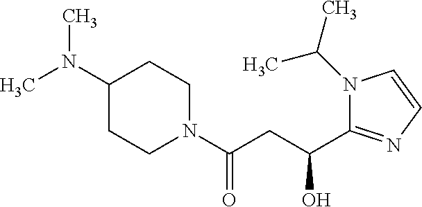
C1(N(C)C)CCN(C(CC(C2=NC=CN2C(C)C)O)=O)CC1
